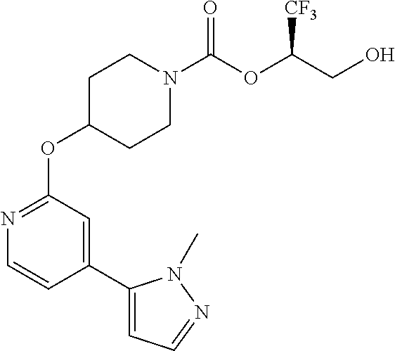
O(C1CCN(C(OC(CO)[CF3])=O)CC1)C1=NC=CC(C2=CC=NN2C)=C1
